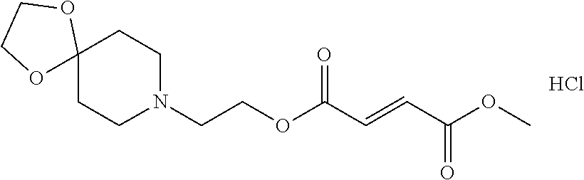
N1(CCOC(C=CC(OC)=O)=O)CCC2(CC1)OCCO2.Cl
